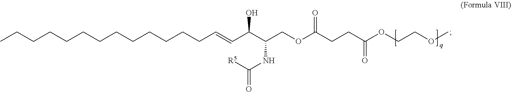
CCCCCCCCCCCCCC=CC(C(COC(=O)CCC(=O)OCCOC)NC([R5])=O)O
